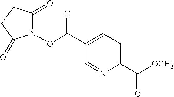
C1(C([OCH3])=O)=CC=C(C(ON2C(=O)CCC2=O)=O)C=N1
